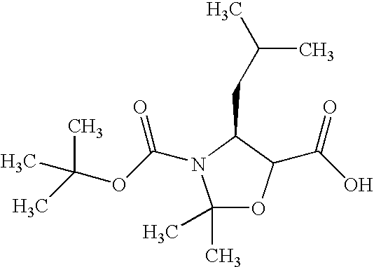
C1(C)(C)OC(C(O)=O)C(CC(C)C)N1C(OC(C)(C)C)=O
